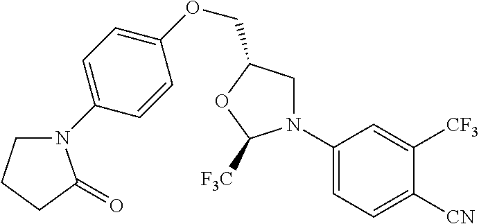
C1CCC(=O)N1C1=CC=C(OCC2CN(C3=CC=C([CN])C([CF3])=C3)C([F3C])O2)C=C1
